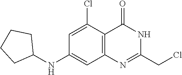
N1=C(CCl)NC(=O)C2=C1C=C(NC1CCCC1)C=C2Cl
